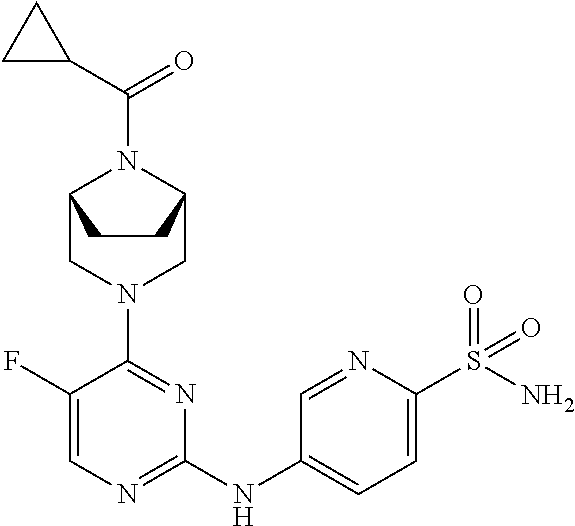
C1(F)=CN=C(NC2=CC=C(S(N)(=O)=O)N=C2)N=C1N1CC2N(C(C3CC3)=O)C(C1)CC2
